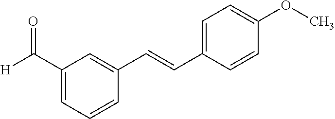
C1=C(C([H])=O)C=C(C=CC2=CC=C(OC)C=C2)C=C1
